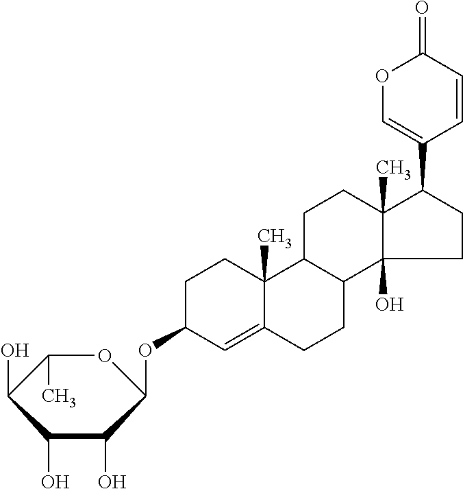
C1C(OC2OC(C)C(O)C(O)C2O)C=C2C(C)(C1)C1C(CC2)C2(O)C(C)(CC1)C(C1=COC(=O)C=C1)CC2
